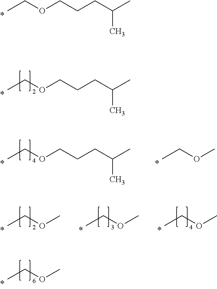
CCOC.CCOCCCC(C)C.CCOCCCC(C)C.CCOCCCC(C)C.CCOC.CCOC.CCOC.CCOC
